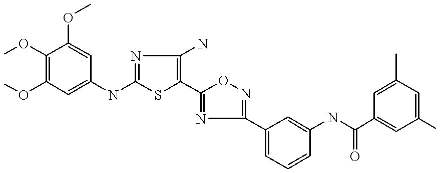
C1(OC)=C(OC)C=C(NC2=NC(N)=C(C3=NC(C4=CC=CC(NC(C5=CC(C)=CC(C)=C5)=O)=C4)=NO3)S2)C=C1OC
